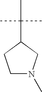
C1N(C)CC(C(C)(C)C)C1
